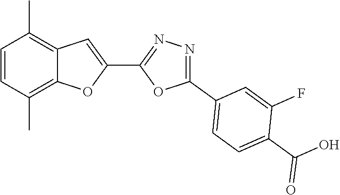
C1=CC(C)=C2C(=C1C)C=C(C1=NN=C(C3=CC=C(C(O)=O)C(F)=C3)O1)O2
